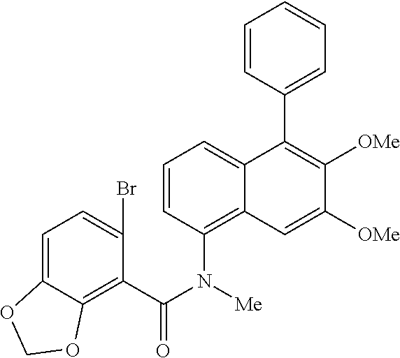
C1=CC(N(C(=O)C2=C3C(=CC=C2Br)OCO3)[Me])=C2C(=C1)C(C1=CC=CC=C1)=C([OMe])C([OMe])=C2
